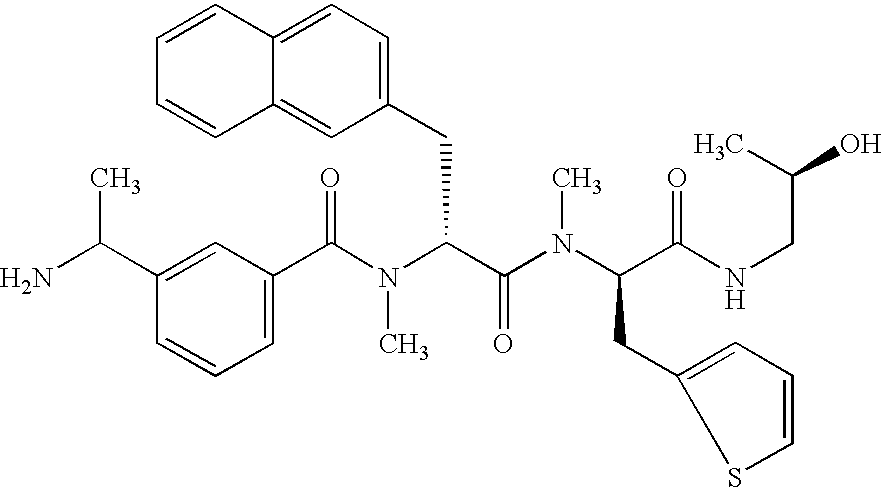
C1(C(N(C(C(=O)N(C)C(CC2=CC=CS2)C(=O)NCC(C)O)CC2=CC=C3C(=C2)C=CC=C3)C)=O)=CC=CC(C(N)C)=C1
